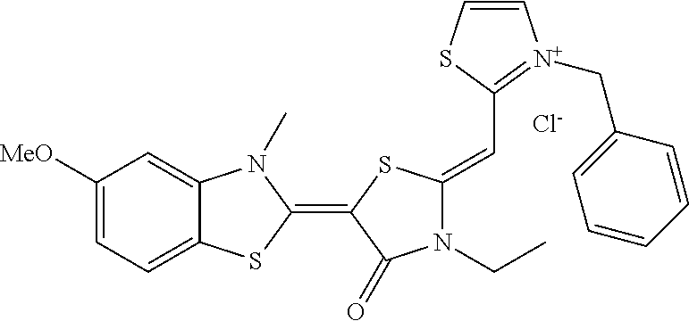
[Cl-].C1([MeO])=CC=C2C(=C1)N(C)C(=C1C(=O)N(CC)C(=CC3=[N+](CC4=CC=CC=C4)C=CS3)S1)S2
